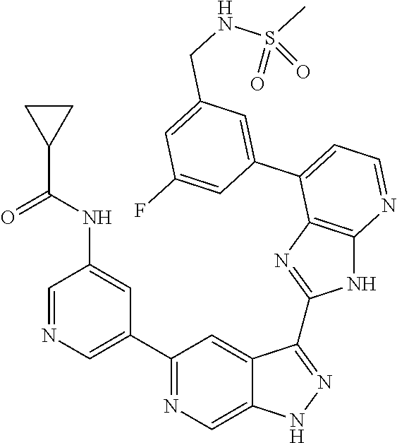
C1=NC=C(C2=NC=C3C(=C2)C(C2=NC4=C(N2)N=CC=C4C2=CC(CNS(C)(=O)=O)=CC(F)=C2)=NN3)C=C1NC(C1CC1)=O
